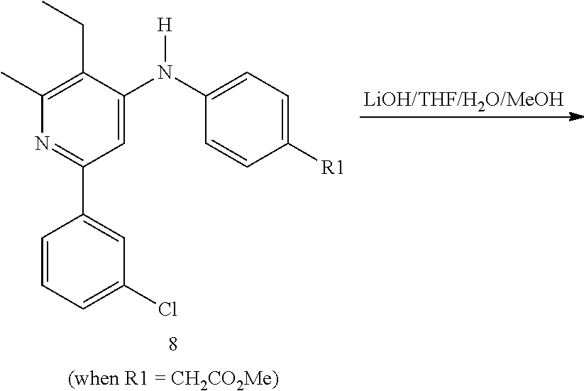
C1(C)=C(CC)C(N(C2=CC=C([R1])C=C2)[H])=CC(C2=CC(Cl)=CC=C2)=N1
